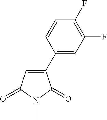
N1(C)C(=O)C(C2=CC(F)=C(F)C=C2)=CC1=O
